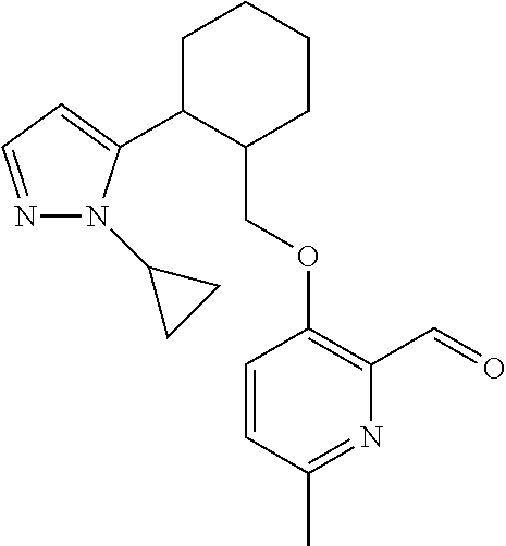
C1C(C2=CC=NN2C2CC2)C(COC2=C(C=O)N=C(C)C=C2)CCC1
